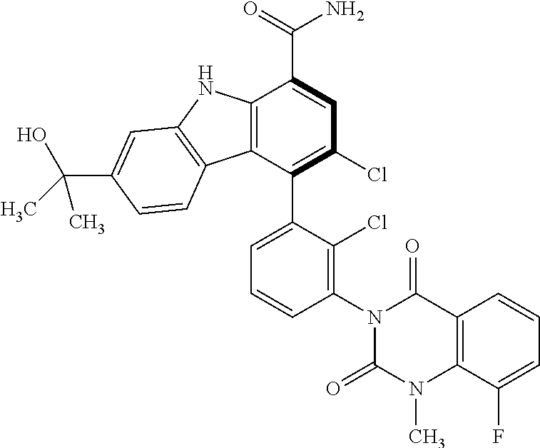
C12=C(C(C3=CC=CC(N4C(=O)N(C)C5=C(C4=O)C=CC=C5F)=C3Cl)=C(Cl)C=C1C(=O)N)C1=C(N2)C=C(C(C)(O)C)C=C1
